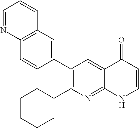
C12=C(C=C(C3=C(C4CCCCC4)N=C4C(=C3)C(=O)C=CN4)C=C1)C=CC=N2
